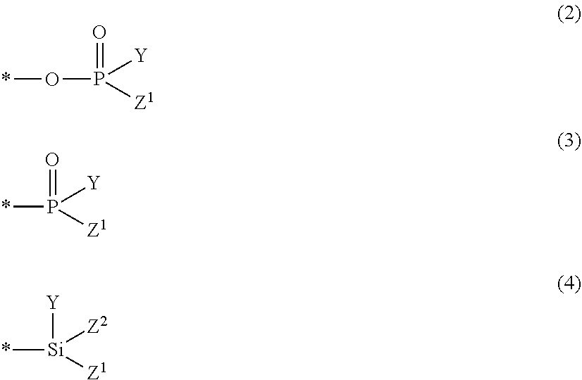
*OP([Y])([Z1])=O.*P([Y])([Z1])=O.*[Si]([Z2])([Z1])[Y]
